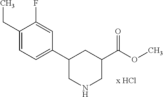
C1(CC)=CC=C(C2CNCC(C(OC)=O)C2)C=C1F
